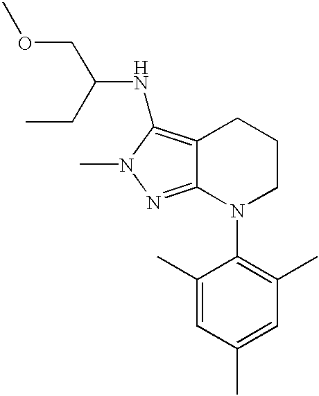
C12=C(NC(COC)CC)N(C)N=C1N(C1=C(C)C=C(C)C=C1C)CCC2
